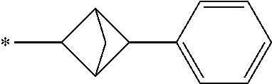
C1(C)C2C(C3=CC=CC=C3)C1C2
